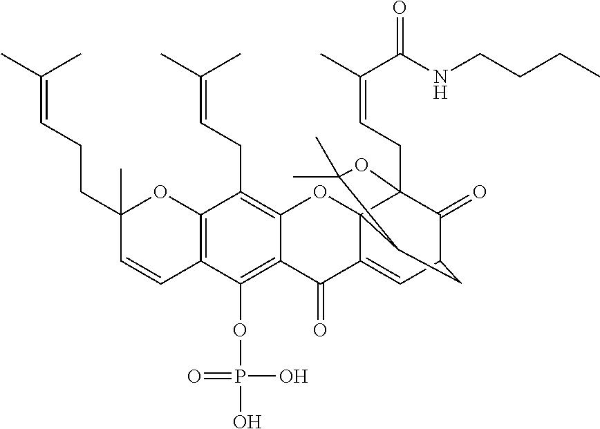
C12=C(OP(O)(=O)O)C3=C(C(CC=C(C)C)=C1OC14C(=CC5C(=O)C1(CC=C(C)C(=O)NCCCC)OC(C)(C)C4C5)C2=O)OC(C)(CCC=C(C)C)C=C3
